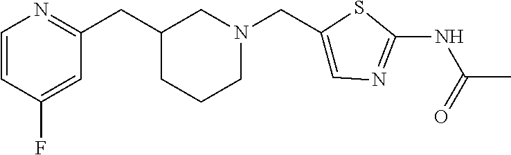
C1=CC(F)=CC(CC2CN(CC3=CN=C(NC(=O)C)S3)CCC2)=N1
